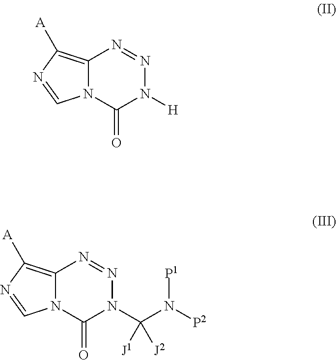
C12=C([A])N=CN1C(=O)N([H])N=N2.C12=C([A])N=CN1C(=O)N(C(N([P2])[P1])([J1])[J2])N=N2
